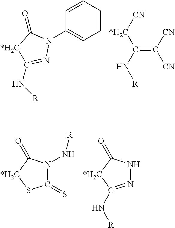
C1=CC=CC(N2C(=O)[*H2C]C(N[R])=N2)=C1.C(=C([CN])[CN])([*H2C][CN])N[R].C1(=S)N(N[R])C(=O)[*H2C]S1.N1=C(N[R])[*H2C]C(=O)N1
